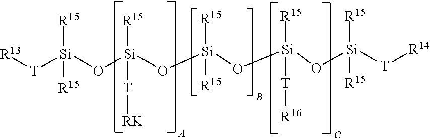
[T]([Si](O[Si](O[Si](O[Si](O[Si]([T][R14])([R15])[R15])([R15])[T][R16])([R15])[R15])([R15])[T][RK])([R15])[R15])[R13]
